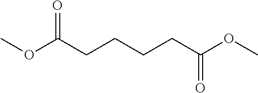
O(C(CCCCC(OC)=O)=O)C
